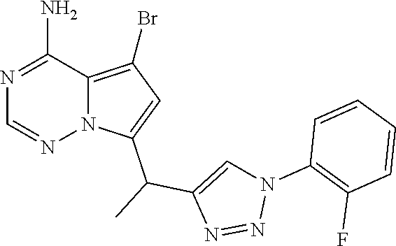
N1=C(N)C2=C(Br)C=C(C(C3=CN(C4=C(F)C=CC=C4)N=N3)C)N2N=C1
